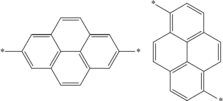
C12=CC(*)=CC3=C1C1=C(C=C(*)C=C1C=C2)C=C3.C12=C(*)C=CC3=C1C1=C(C=CC(*)=C1C=C3)C=C2
